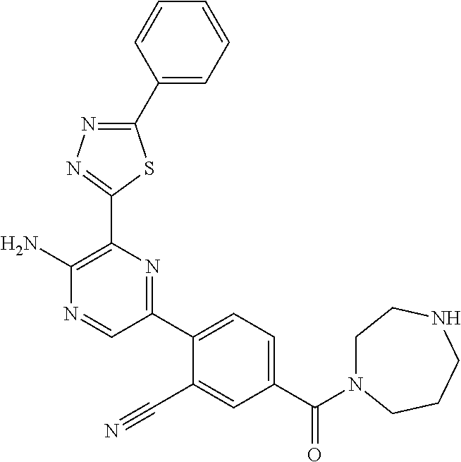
C1(C2=CC=C(C(N3CCNCCC3)=O)C=C2C#N)=NC(C2=NN=C(C3=CC=CC=C3)S2)=C(N)N=C1
